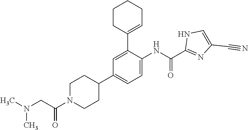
CN(C)CC(N1CCC(C2=CC=C(NC(C3=NC(C#N)=CN3)=O)C(C3=CCCCC3)=C2)CC1)=O
